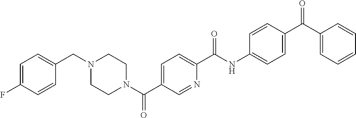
C1(F)=CC=C(CN2CCN(C(C3=CC=C(C(NC4=CC=C(C(C5=CC=CC=C5)=O)C=C4)=O)N=C3)=O)CC2)C=C1
